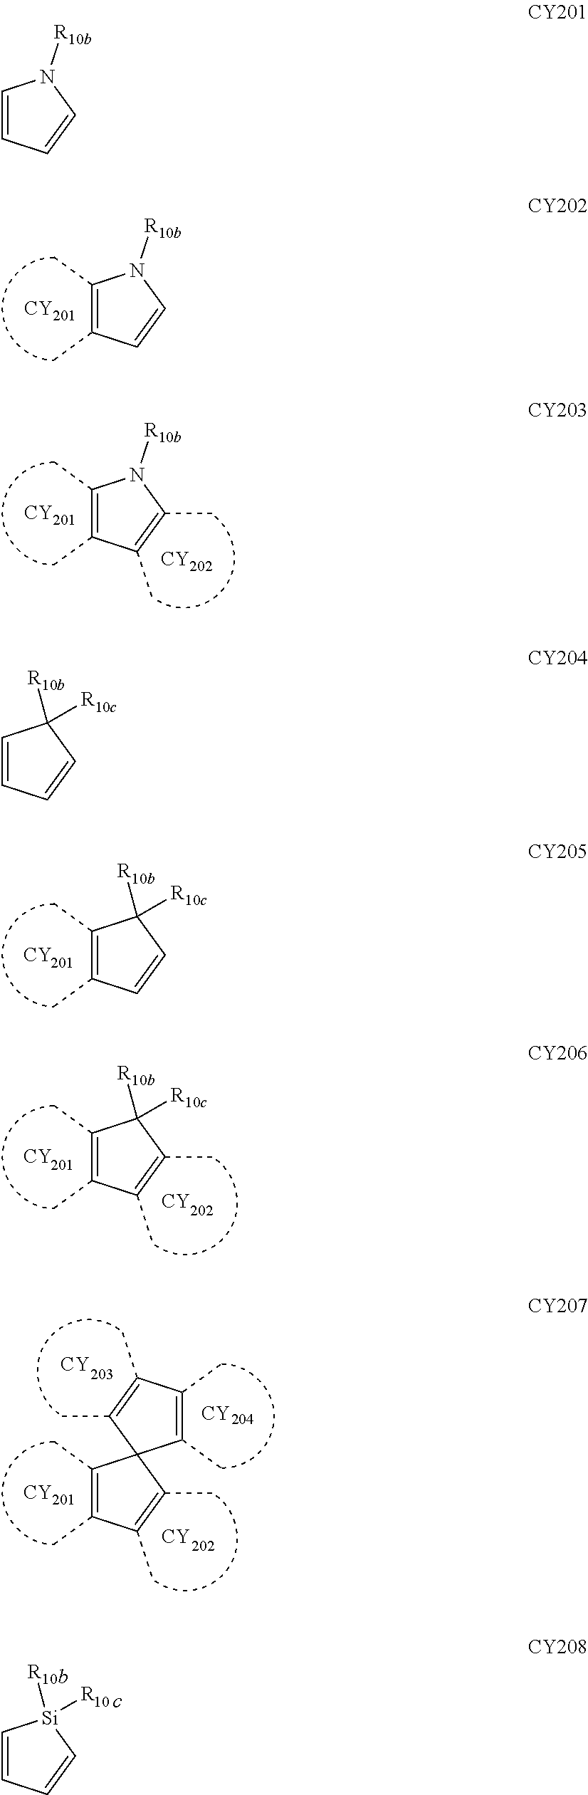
C1(C)=C(C)C=CN1[R10b].[CY201].C1(C)=C(C)C(C)=C(C)N1[R10b].[CY201].[CY202].C1=CC=C[Si]1([R])[R].C1(C)=C(C)C(C)=C(C)C12C(C)=C(C)C(C)=C2C.[CY].[CY].[CY].[CY].C1(C)=C(C)C=CC1([R10b])[R10c].[CY].C1(C)=C(C)C(C)=C(C)C1([R10b])[R10c].[CY].[CY].C1=CC=CN1[R10b].C1=CC=CC1([R10b])[R10c]
